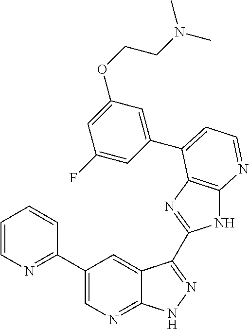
C1(C2=NC=CC=C2)=CN=C2C(=C1)C(C1=NC3=C(N1)N=CC=C3C1=CC(OCCN(C)C)=CC(F)=C1)=NN2
